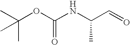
C(OC(NC(C=O)C)=O)(C)(C)C
